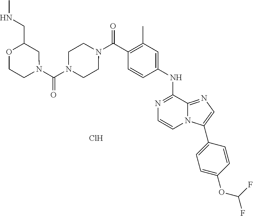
N1=C(NC2=CC(C)=C(C(=O)N3CCN(C(N4CC(CNC)OCC4)=O)CC3)C=C2)C2=NC=C(C3=CC=C(OC(F)F)C=C3)N2C=C1.Cl
